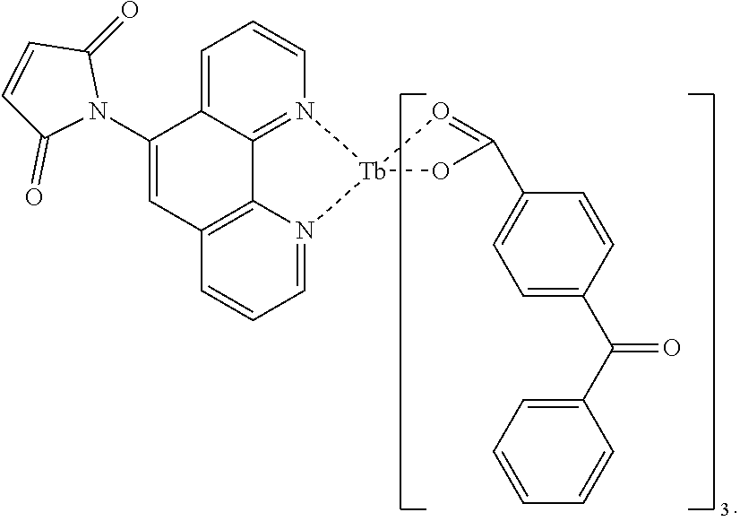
C1=CC(=O)N(C2=CC3=C4C5=N(C=CC=C52)[Tb]2(N4=CC=C3)O=C(C3=CC=C(C(C4=CC=CC=C4)=O)C=C3)O2)C1=O
